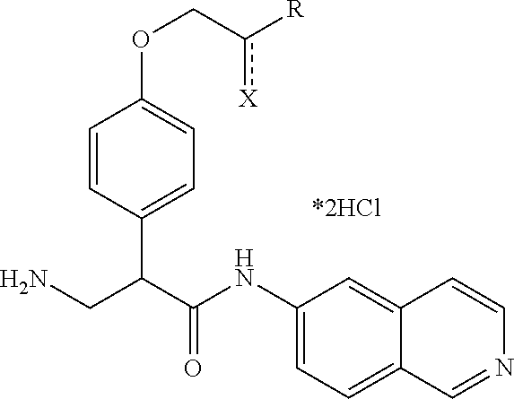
C1=CC(C(C(NC2=CC=C3C(=C2)C=CN=C3)=O)CN)=CC=C1OCc([R])[X]
